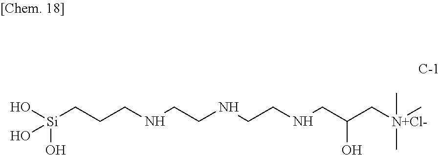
O[Si](CCCNCCNCCNCC(O)C[N+Cl-](C)(C)C)(O)O
